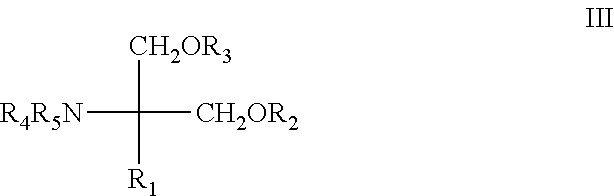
[R4R5N]C([CH2OR3])([R1])[CH2OR2]
